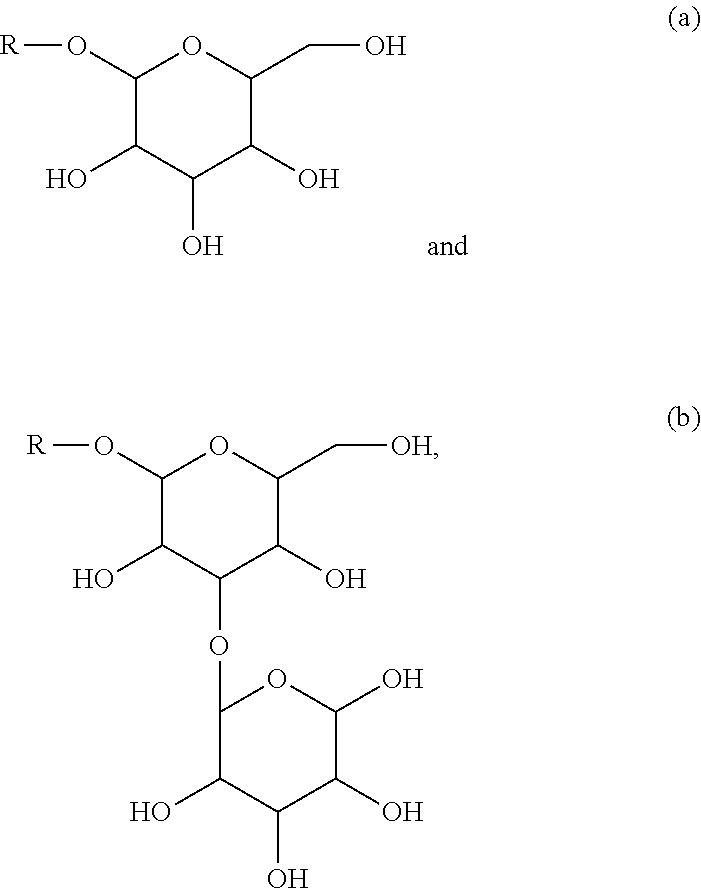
C1(O[R])C(O)C(O)C(O)C(CO)O1.C1(O[R])C(O)C(OC2C(O)C(O)C(O)C(O)O2)C(O)C(C[OH])O1
